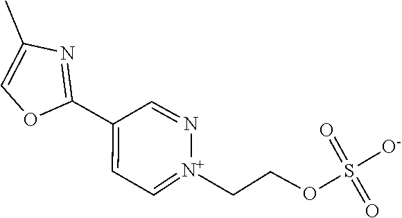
O=S([O-])(=O)OCC[N+]1=CC=C(C2=NC(C)=CO2)C=N1
